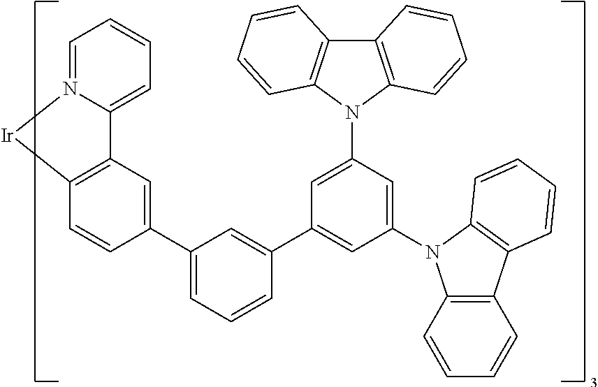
C12=C(C=CC(C3=CC=CC(C4=CC(N5C6=C(C7=C5C=CC=C7)C=CC=C6)=CC(N5C6=C(C7=C5C=CC=C7)C=CC=C6)=C4)=C3)=C1)[Ir]N1=CC=CC=C21
